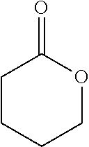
O=C1CCCCO1
